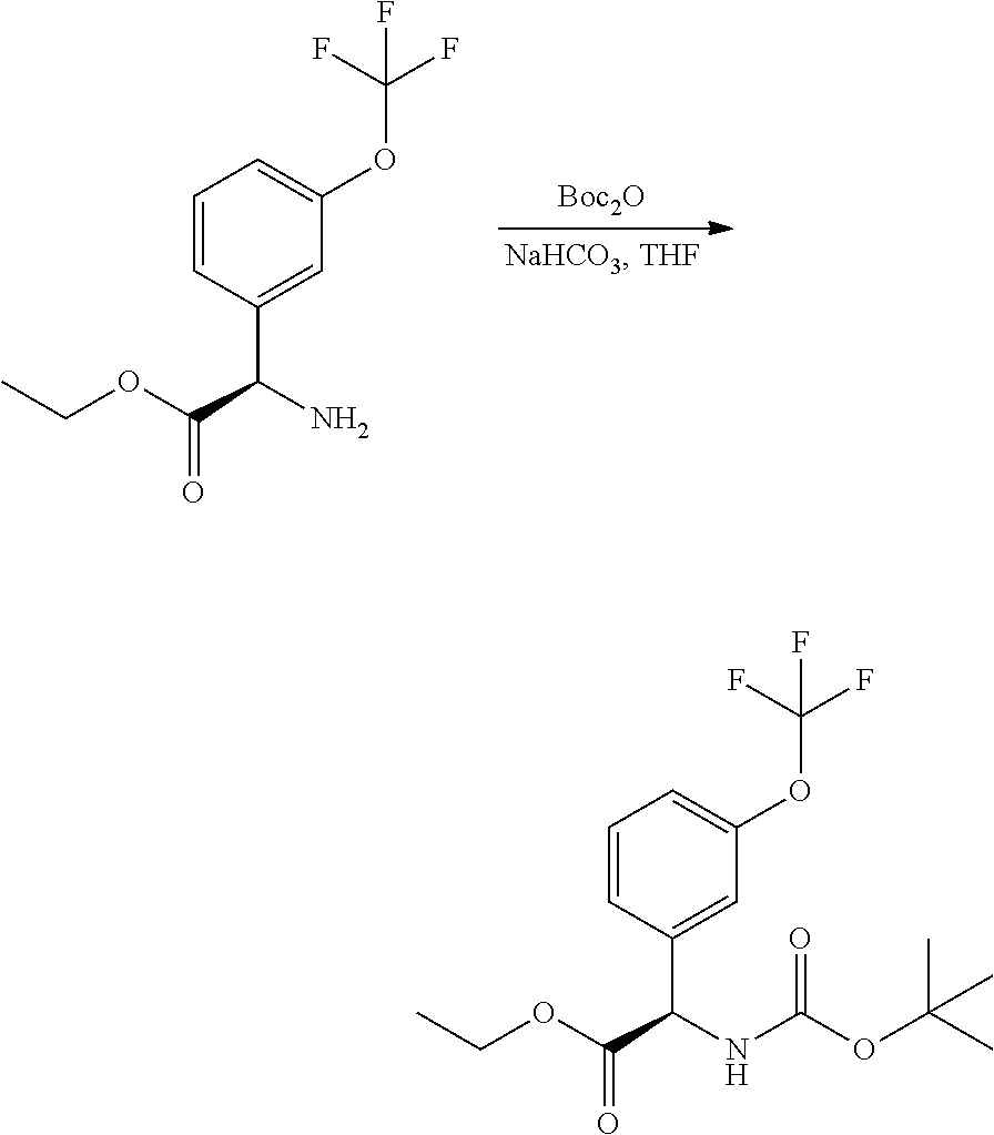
CCOC(C(N)C1=CC(OC(F)(F)F)=CC=C1)=O.[Boc2O].CCOC(C(NC(=O)OC(C)(C)C)C1=CC(OC(F)(F)F)=CC=C1)=O
